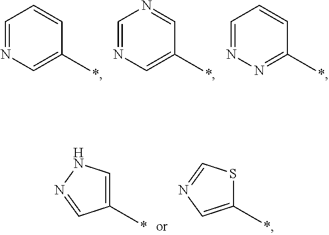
C1=NC=C(C)C=C1.C1=NC=C(C)C=N1.C1=NN=C(C)C=C1.C1(C)=CNN=C1.C1(C)=CN=CS1
